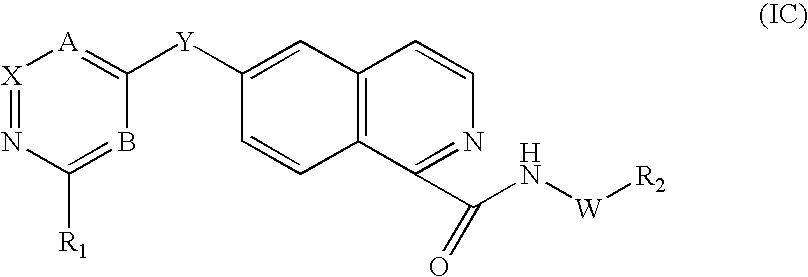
[X]1=NC([R1])=BC([Y]C2=CC3=C(C=C2)C(C(N[W][R2])=O)=NC=C3)=[A]1
